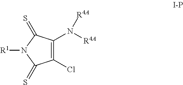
C1(Cl)=C(N([R4A])[R4A])C(=S)N([R1])C1=S
